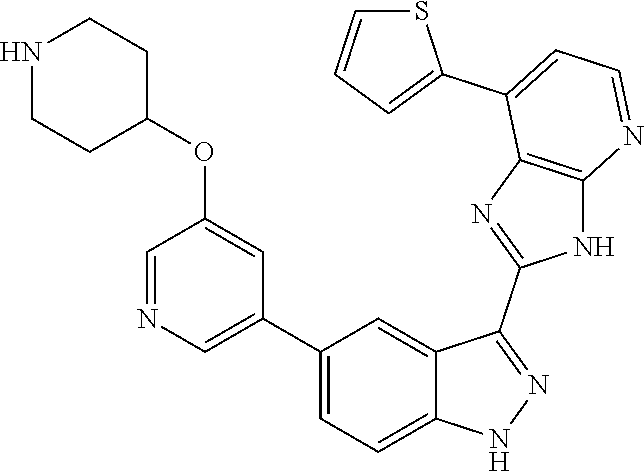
C1(C2=CC=C3C(=C2)C(C2=NC4=C(N2)N=CC=C4C2=CC=CS2)=NN3)=CN=CC(OC2CCNCC2)=C1
